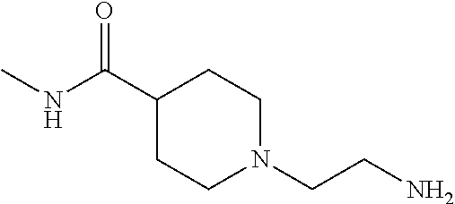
N(C(C1CCN(CCN)CC1)=O)C
